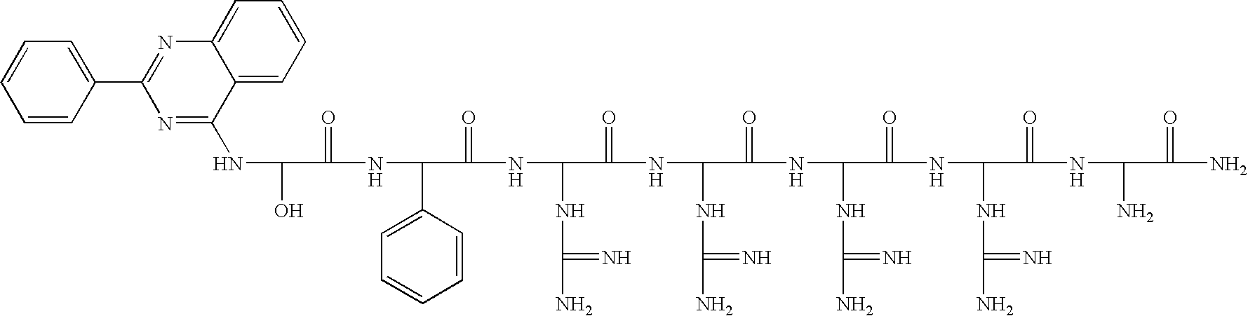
N1=C(NC(O)C(=O)NC(C2=CC=CC=C2)C(=O)NC(NC(N)=N)C(=O)NC(NC(N)=N)C(=O)NC(NC(N)=N)C(=O)NC(NC(N)=N)C(=O)NC(N)C(=O)N)C2=CC=CC=C2N=C1C1=CC=CC=C1
